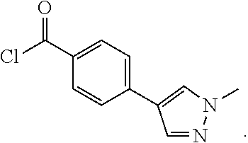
C1(C2=CN(C)N=C2)=CC=C(C(=O)Cl)C=C1
